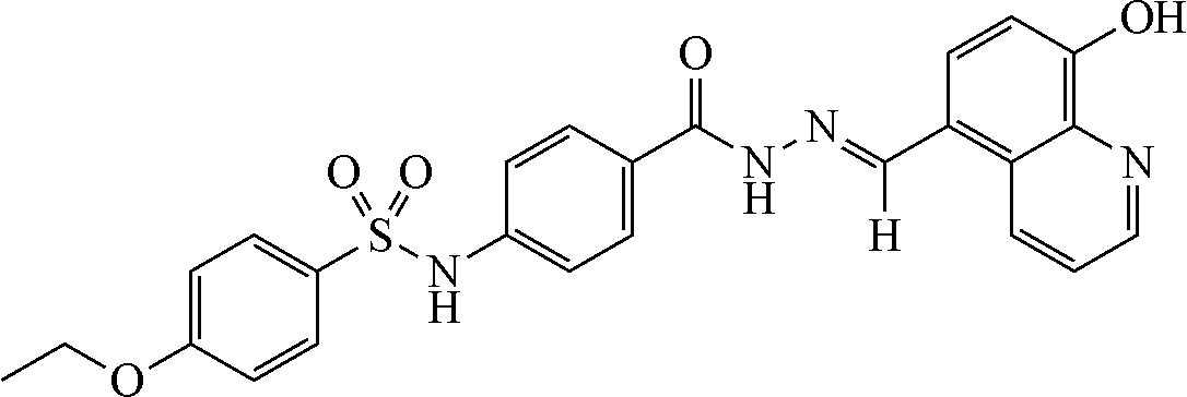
C12=C(O)C=CC(C(=NNC(C3=CC=C(NS(C4=CC=C(OCC)C=C4)(=O)=O)C=C3)=O)[H])=C1C=CC=N2
